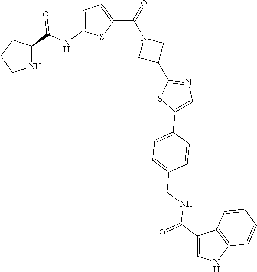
C1CNC(C(NC2=CC=C(C(=O)N3CC(C4=NC=C(C5=CC=C(CNC(C6=CNC7=C6C=CC=C7)=O)C=C5)S4)C3)S2)=O)C1
